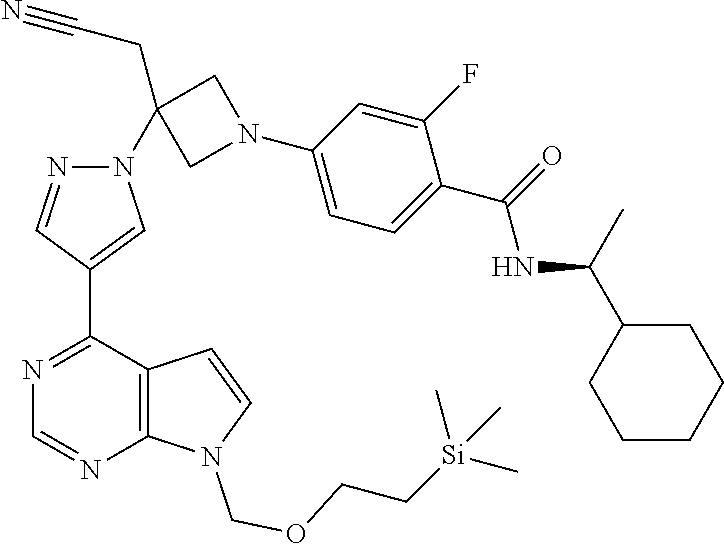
N1=C(C2=CN(C3(CC#N)CN(C4=CC=C(C(=O)NC(C5CCCCC5)C)C(F)=C4)C3)N=C2)C2=C(N=C1)N(COCC[Si](C)(C)C)C=C2
